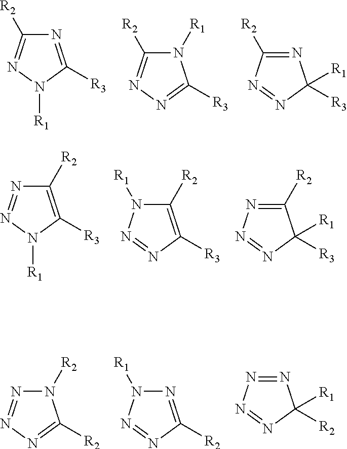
N1=C([R3])N([R1])N=C1[R2].N1([R1])C([R2])=NN=C1[R3].N1=C([R2])N=NC1([R3])[R1].C1([R2])=C([R3])N([R1])N=N1.C1([R2])=C([R3])N=NN1[R1].C1([R2])=NN=NC1([R3])[R1].N1([R2])N=NN=C1[R2].N1=C([R2])N=NN1[R1].N1=NN=NC1([R2])[R1]
